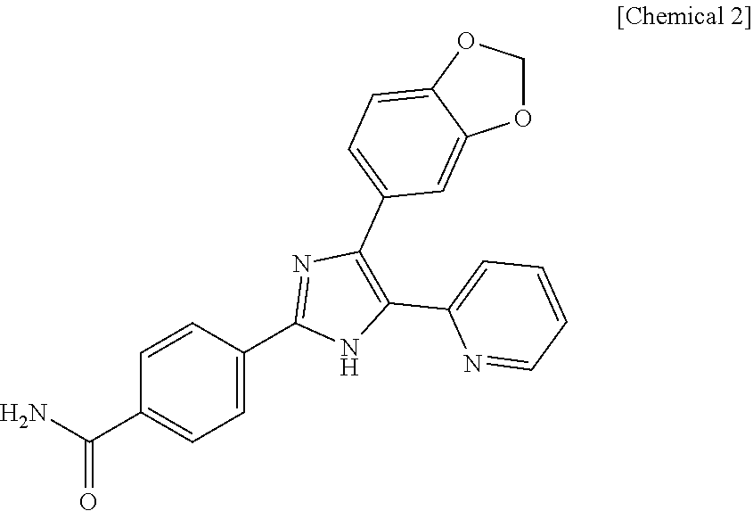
C1=CC(C2=NC(C3=CC=C4C(=C3)OCO4)=C(C3=CC=CC=N3)N2)=CC=C1C(N)=O
